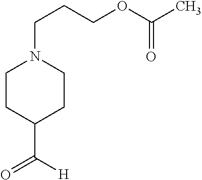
C(CCOC(C)=O)N1CCC(C(=O)[H])CC1
